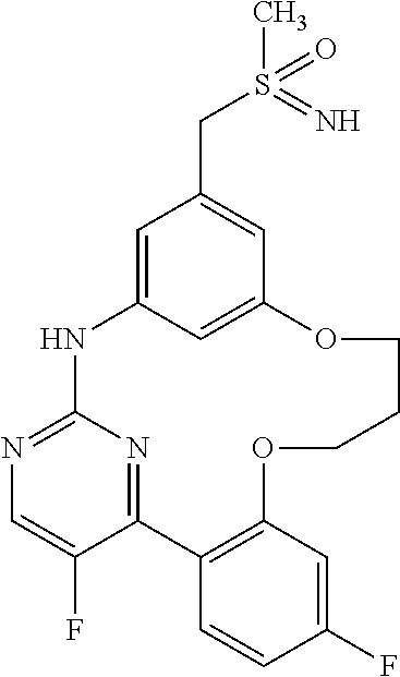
C1=C2C=C(C=C1CS(C)(=O)=N)OCCCOC1=C(C3=NC(=NC=C3F)N2)C=CC(F)=C1
